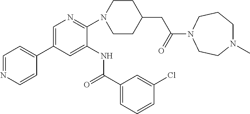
C1=C(C2=CC=NC=C2)C=C(NC(C2=CC=CC(Cl)=C2)=O)C(N2CCC(CC(=O)N3CCCN(C)CC3)CC2)=N1
